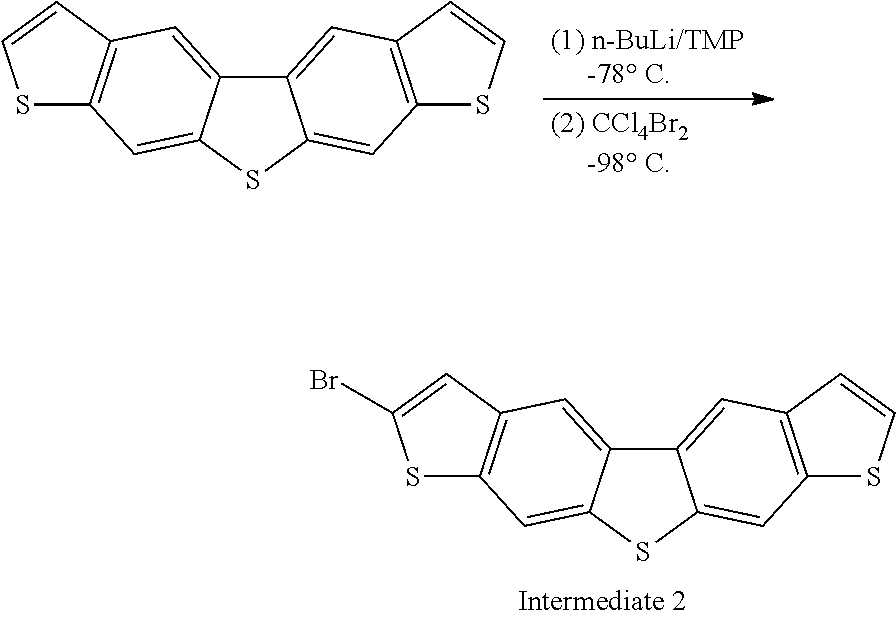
C12=CC3=C(C=C1SC1=CC4=C(C=C21)C=CS4)SC=C3.C12=CC3=C(C=C1SC1=CC4=C(C=C21)C=C(Br)S4)SC=C3
